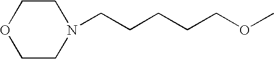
C1CN(CCCCCOC)CCO1
